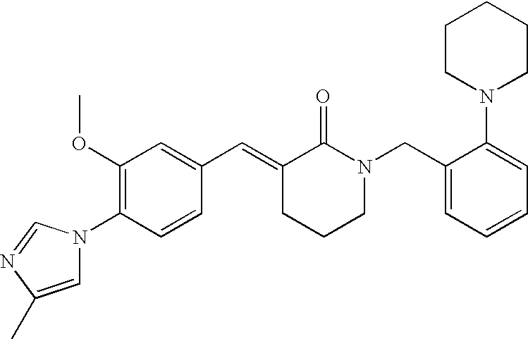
C1=CC(N2C=C(C)N=C2)=C(OC)C=C1C=C1CCCN(CC2=CC=CC=C2N2CCCCC2)C1=O
